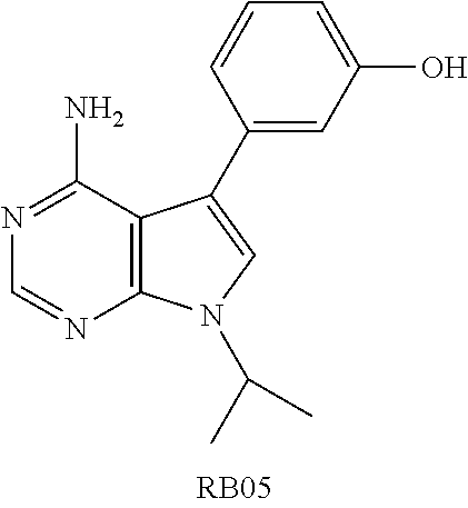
C12=C(C(N)=NC=N1)C(C1=CC(O)=CC=C1)=CN2C(C)C
